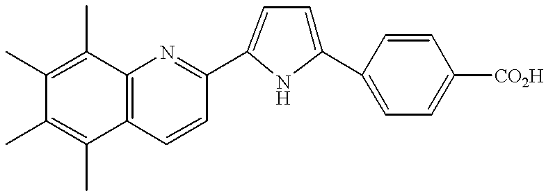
C12=C(C=CC(C3=CC=C(C4=CC=C([CO2H])C=C4)N3)=N1)C(C)=C(C)C(C)=C2C
